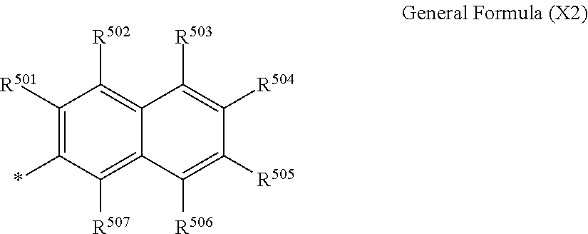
C1([R501])=C(*)C([R507])=C2C(=C1[R502])C([R503])=C([R504])C([R505])=C2[R506]
